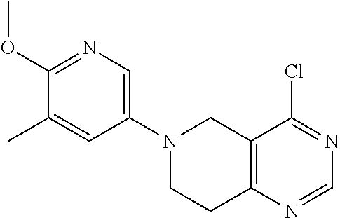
N1(C2=CN=C(OC)C(C)=C2)CCC2=C(C1)C(Cl)=NC=N2
